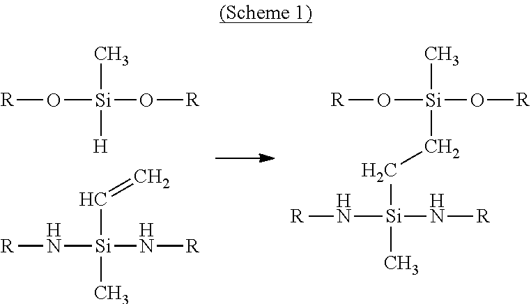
[R]O[Si](O[R])(C)[H].[R]N[Si](N[R])(C=C)C.[R]O[Si](O[R])(C)CC[Si](N[R])(N[R])C
